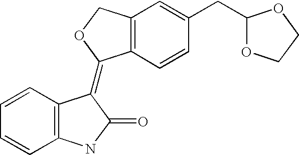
C12=C(C=CC(CC3OCCO3)=C1)C(=C1C3=C(C=CC=C3)NC1=O)OC2
